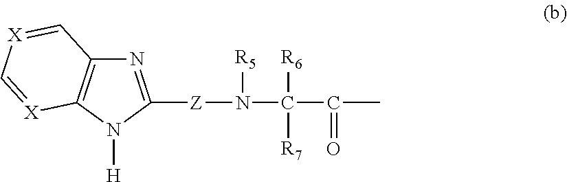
N1=C([Z]N([R5])C([R6])(C(=O)C)[R7])N([H])C2=C1C=[X]C=[X]2
